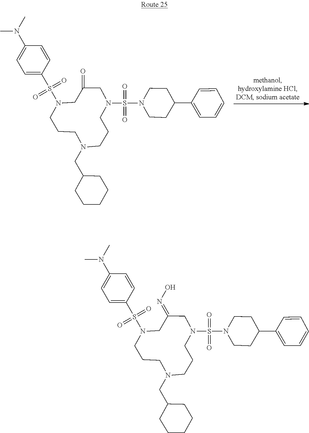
C1(CN2CCCN(S(N3CCC(C4=CC=CC=C4)CC3)(=O)=O)CC(=O)CN(S(C3=CC=C(N(C)C)C=C3)(=O)=O)CCC2)CCCCC1.C1(CN2CCCN(S(N3CCC(C4=CC=CC=C4)CC3)(=O)=O)CC(=NO)CN(S(C3=CC=C(N(C)C)C=C3)(=O)=O)CCC2)CCCCC1
